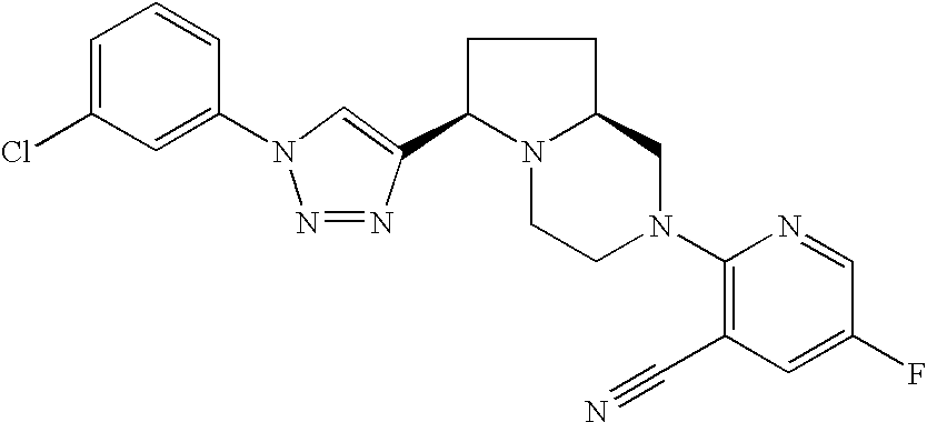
N1=NC(C2N3C(CC2)CN(C2=C(C#N)C=C(F)C=N2)CC3)=CN1C1=CC(Cl)=CC=C1
